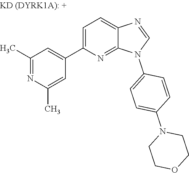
C1(C)=NC(C)=CC(C2=CC=C3C(=N2)N(C2=CC=C(N4CCOCC4)C=C2)C=N3)=C1
